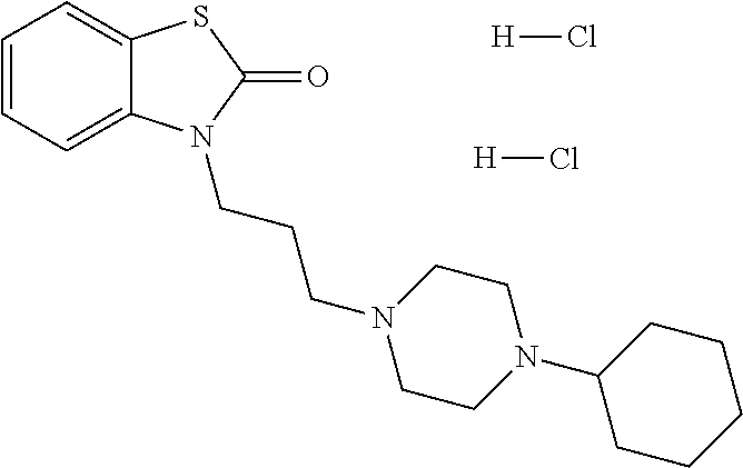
C1=CC=C2C(=C1)SC(=O)N2CCCN1CCN(C2CCCCC2)CC1.[H]Cl.[H]Cl
